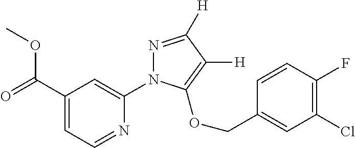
C1(C(=O)OC)=CC=NC(N2N=C([H])C([H])=C2OCC2=CC(Cl)=C(F)C=C2)=C1
